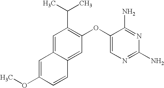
C1=C2C(=CC(OC3=CN=C(N)N=C3N)=C1C(C)C)C=CC(OC)=C2
